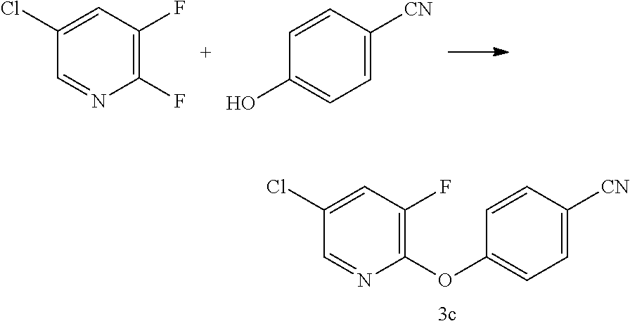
C1=CC([CN])=CC=C1O.C1(Cl)=CC(F)=C(F)N=C1.C1(OC2=CC=C([CN])C=C2)=C(F)C=C(Cl)C=N1
